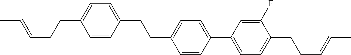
C1=CC(CCC2=CC=C(C3=CC=C(CCC=CC)C(F)=C3)C=C2)=CC=C1CCC=CC
